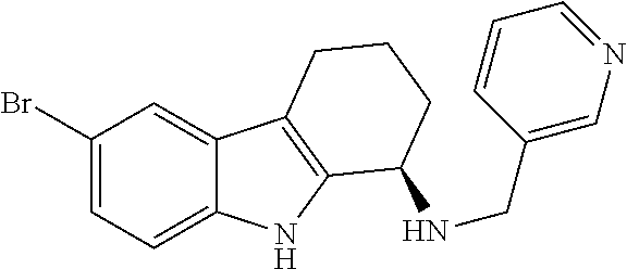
C1(Br)=CC=C2C(=C1)C1=C(N2)C(NCC2=CN=CC=C2)CCC1
